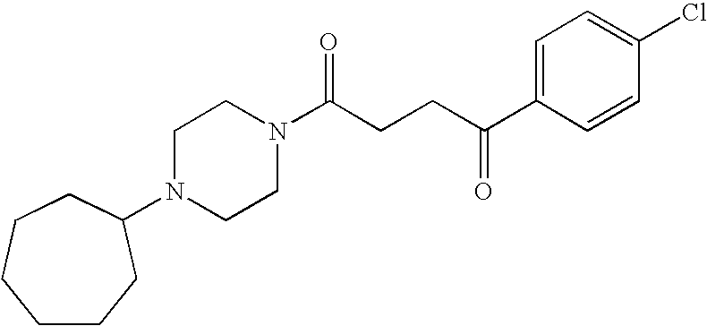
N1(C2CCCCCC2)CCN(C(CCC(=O)C2=CC=C(Cl)C=C2)=O)CC1
